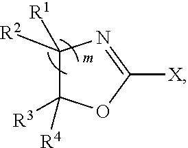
C1([R1])([R2])C([R3])([R4])OC([X])=N1
